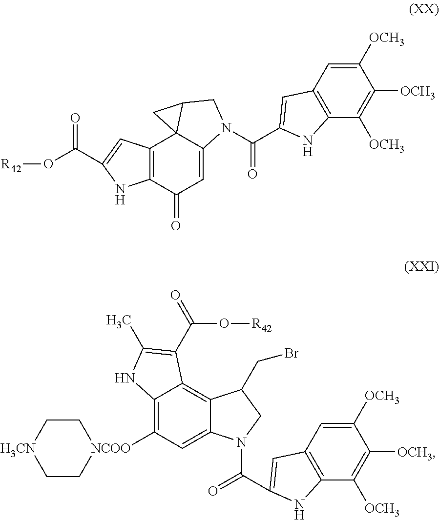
[R42]OC(C1=CC2=C(N1)C(=O)C=C1C23C(CN1C(=O)C1=CC2=C(C([OCH3])=C([OCH3])C([OCH3])=C2)N1)C3)=O.C1C[H3CN]CC[NCOO]1C1=C2C(=C3C(=C1)N(C(=O)C1=CC4=C(C([OCH3])=C([OCH3])C([OCH3])=C4)N1)CC3CBr)C(C(O[R42])=O)=C(C)N2
